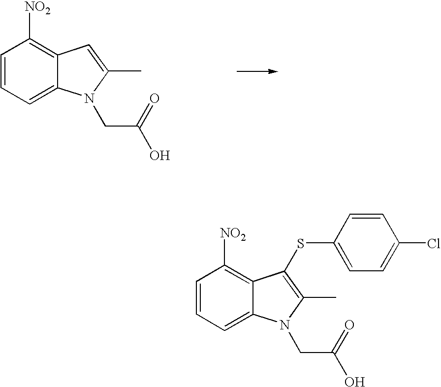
C1=CC=C2C(=C1[NO2])C=C(C)N2CC(O)=O.C1=CC=C2C(=C1[NO2])C(SC1=CC=C(Cl)C=C1)=C(C)N2CC(O)=O
